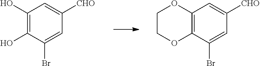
C1(O)=C(O)C(Br)=CC([CHO])=C1.C12=C(C(Br)=CC([CHO])=C1)OCCO2
